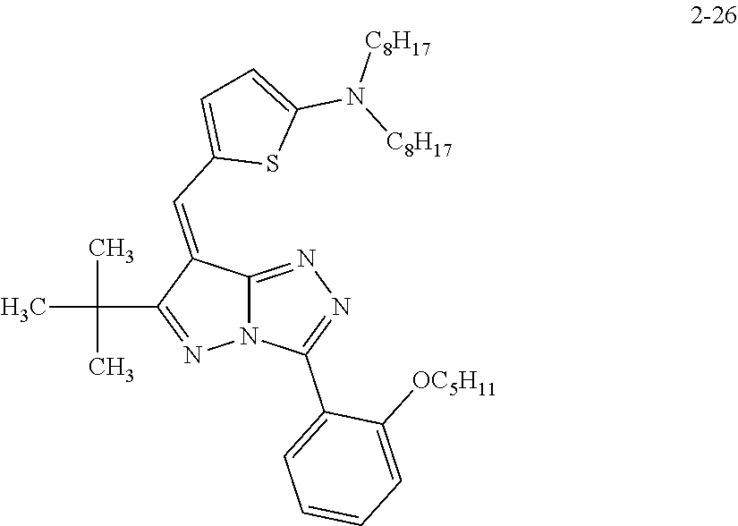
N12C(=NN=C1C1=CC=CC=C1[OC5H11])C(=CC1=CC=C(N([C8H17])[C8H17])S1)C(C(C)(C)C)=N2
